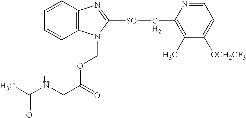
C12=C(N(COC(CNC(C)=O)=O)C([SO]CC3=C(C)C([OCH2CF3])=CC=N3)=N1)C=CC=C2.[H2]
